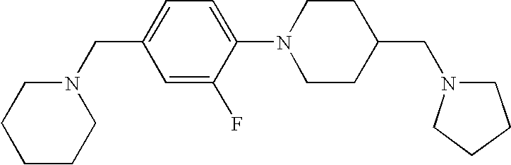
C1=C(F)C(N2CCC(CN3CCCC3)CC2)=CC=C1CN1CCCCC1
